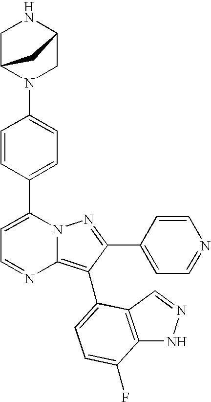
C1(C2=CC=C(N3CC4NCC3C4)C=C2)=CC=NC2=C(C3=CC=C(F)C4=C3C=NN4)C(C3=CC=NC=C3)=NN12
